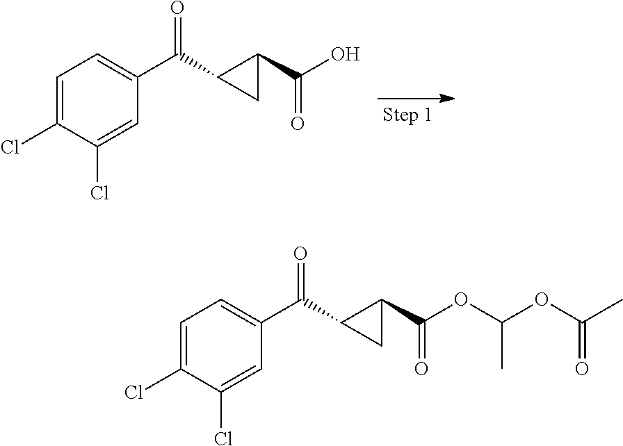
C1=C(Cl)C(Cl)=CC(C(=O)C2C(C(=O)O)C2)=C1.C1=C(Cl)C(Cl)=CC(C(=O)C2C(C(=O)OC(OC(C)=O)C)C2)=C1
